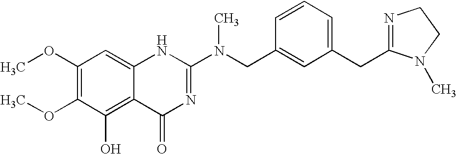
C1(OC)=C(OC)C(O)=C2C(=C1)NC(N(CC1=CC(CC3=NCCN3C)=CC=C1)C)=NC2=O
